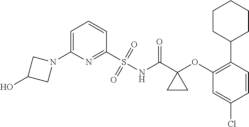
C1(N2CC(O)C2)=CC=CC(S(=O)(=O)NC(C2(OC3=C(C4CCCCC4)C=CC(Cl)=C3)CC2)=O)=N1
